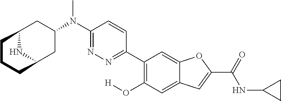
C12NC(CC(N(C3=NN=C(C4=C(O[H])C=C5C(=C4)OC(C(=O)NC4CC4)=C5)C=C3)C)C1)CCC2
